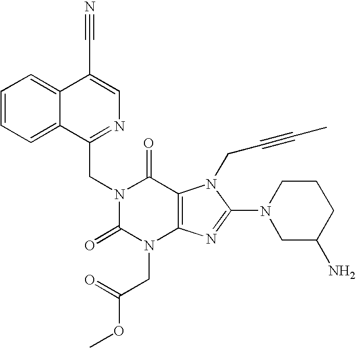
C12=CC=CC=C1C(CN1C(=O)N(CC(OC)=O)C3=C(C1=O)N(CC#CC)C(N1CC(N)CCC1)=N3)=NC=C2C#N
